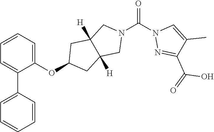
C1=CC=C(OC2CC3([H])C([H])(C2)CN(C(N2N=C(C(=O)O)C(C)=C2)=O)C3)C(C2=CC=CC=C2)=C1
